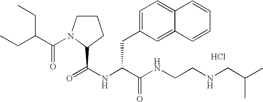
N(C(C(NCCNCC(C)C)=O)CC1=CC=C2C(=C1)C=CC=C2)C(=O)C1N(C(C(CC)CC)=O)CCC1.Cl
